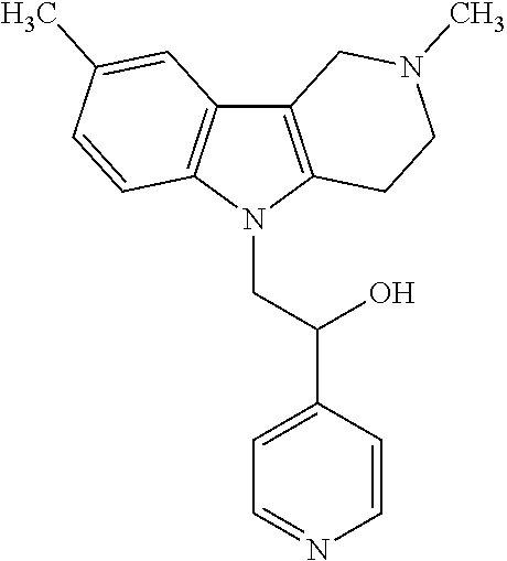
C12=C(N(CC(C3=CC=NC=C3)O)C3=C1C=C(C)C=C3)CCN(C)C2
